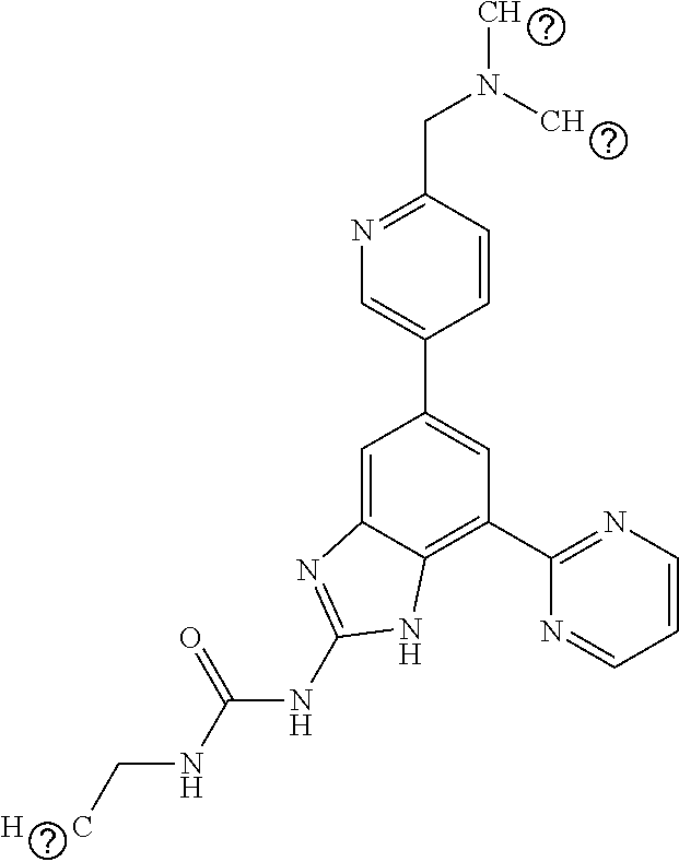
C1=CC(CN(C)C)=NC=C1C1=CC(C2=NC=CC=N2)=C2C(=C1)N=C(NC(NC[H      C])=O)N2
